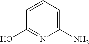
C1(O)=NC(N)=CC=C1
